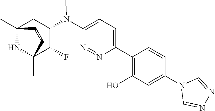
C12(C)NC(C)(C(F)C(N(C3=CC=C(C4=C(O)C=C(N5C=NN=C5)C=C4)N=N3)C)C1)C=C2
